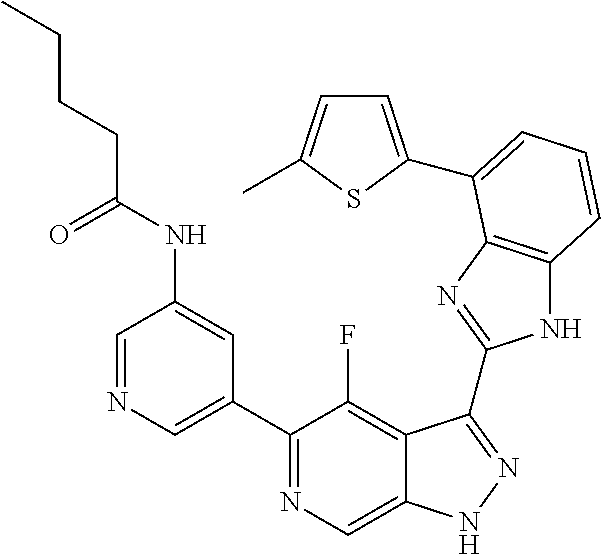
C1=NC=C(C2=NC=C3C(=C2F)C(C2=NC4=C(N2)C=CC=C4C2=CC=C(C)S2)=NN3)C=C1NC(CCCC)=O
